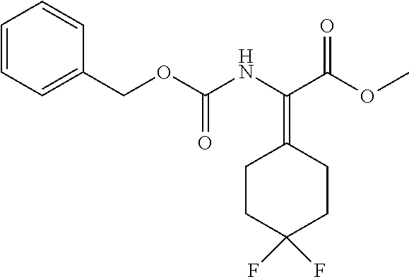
C1CC(F)(F)CCC1=C(NC(OCC1=CC=CC=C1)=O)C(=O)OC
